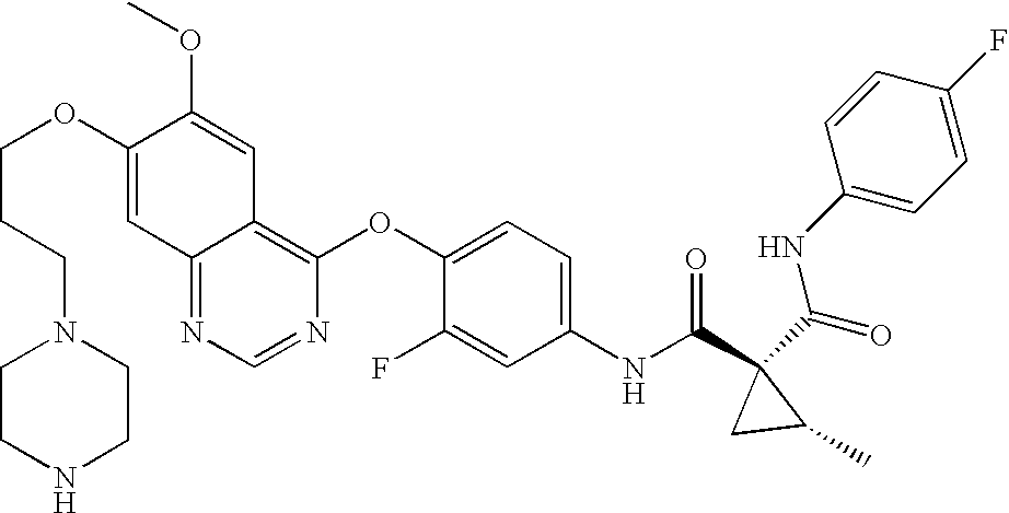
O(C1=CC2=NC=NC(OC3=CC=C(NC(C4(C(=O)NC5=CC=C(F)C=C5)CC4C)=O)C=C3F)=C2C=C1OC)CCCN1CCNCC1
